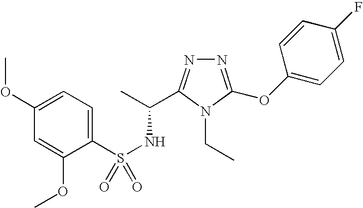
N1=C(OC2=CC=C(F)C=C2)N(CC)C(C(C)NS(=O)(C2=CC=C(OC)C=C2OC)=O)=N1
